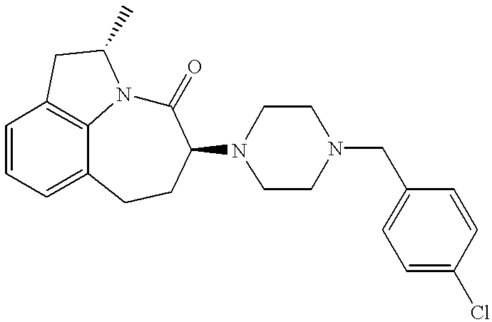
C12=C3C=CC=C1CCC(N1CCN(CC4=CC=C(Cl)C=C4)CC1)C(=O)N2C(C)C3
